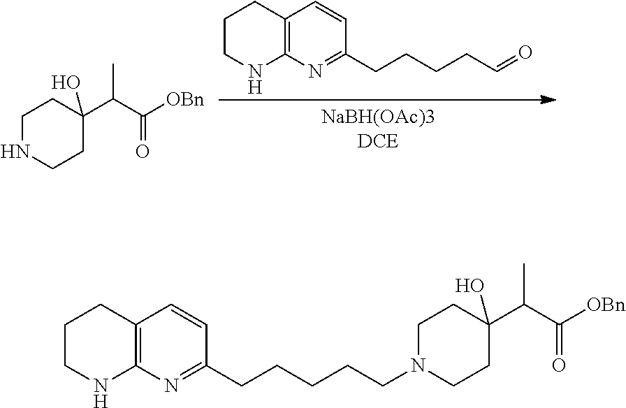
C1CNC2=C(C1)C=CC(CCCCC=O)=N2.C1NCCC(C(C([OBn])=O)C)(O)C1.C1CNC2=C(C1)C=CC(CCCCCN1CCC(C(C([OBn])=O)C)(O)CC1)=N2
